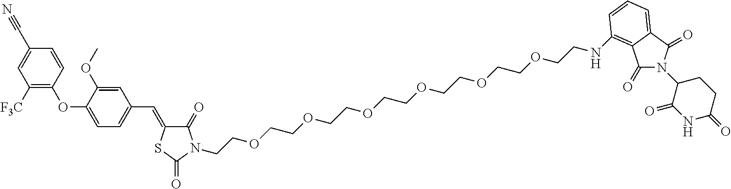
C1([F3C])=C(OC2=CC=C(C=C3C(=O)N(CCOCCOCCOCCOCCOCCOCCNC4=C5C(=O)N(C6C(=O)NC(=O)CC6)C(=O)C5=CC=C4)C(=O)S3)C=C2OC)C=CC(C#N)=C1
